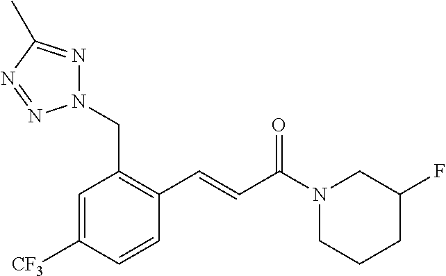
C1=C([CF3])C=CC(C=CC(N2CCCC(F)C2)=O)=C1CN1N=C(C)N=N1
